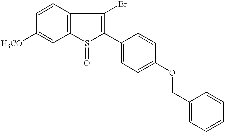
C1=CC2=C(C=C1[H3CO])S(=O)C(C1=CC=C(OCC3=CC=CC=C3)C=C1)=C2Br
